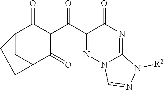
C12CC(C(=O)C(C(=O)C3=NN4C(=NC3=O)N([R2])N=C4)C1=O)CC2
